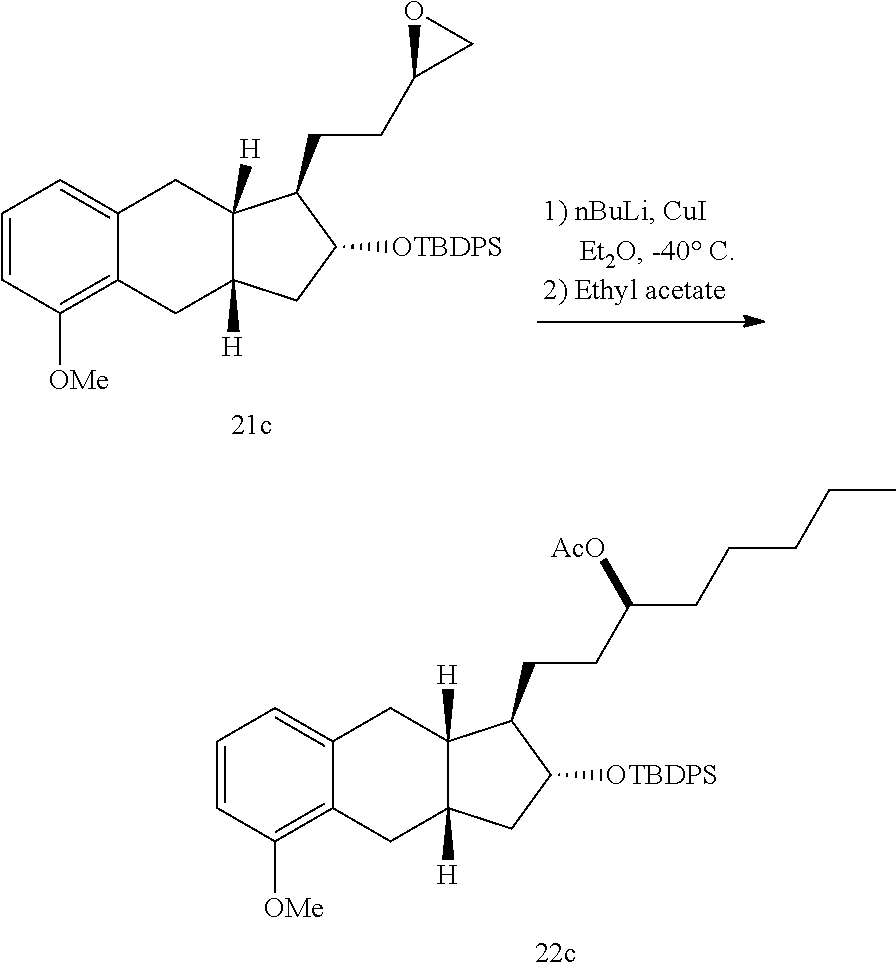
C1=CC([OMe])=C2C(=C1)CC1([H])C([H])(C2)CC([OTBDPS])C1CCC1CO1.C1=CC([OMe])=C2C(=C1)CC1([H])C([H])(C2)CC([OTBDPS])C1CCC(CCCCC)[AcO]
